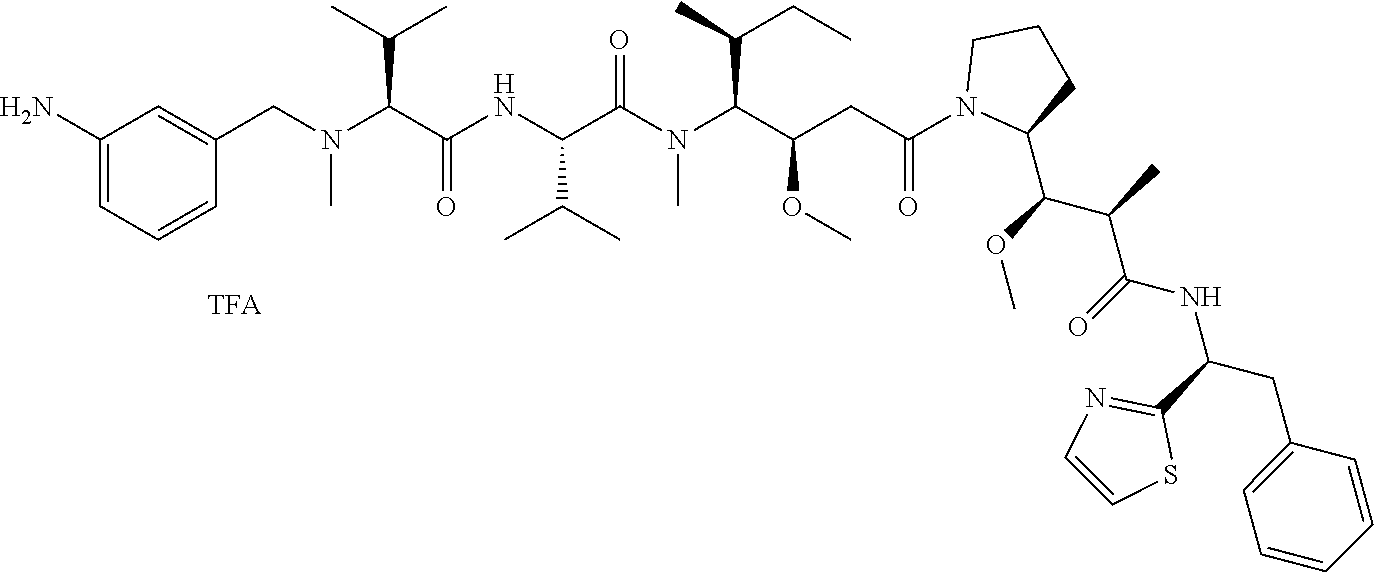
C1=C(CN(C(C(NC(C(N(C(C(CC(N2C(C(OC)C(C)C(=O)NC(C3=NC=CS3)CC3=CC=CC=C3)CCC2)=O)OC)C(C)CC)C)=O)C(C)C)=O)C(C)C)C)C=CC=C1N
